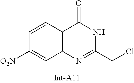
C1=CC2=C(C=C1[O2N])N=C(CCl)NC2=O
